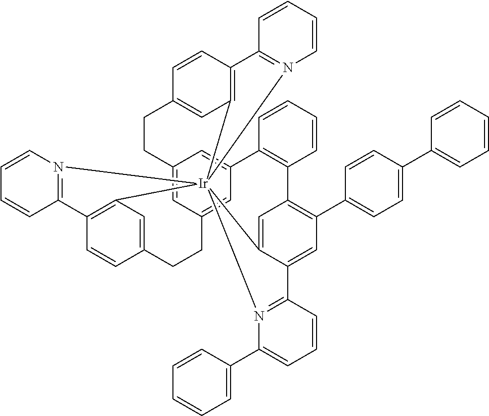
C12=CC3=CC(=C1)C1=C(C4=C(C5=CC=C(C6=CC=CC=C6)C=C5)C=C5C(=C4)[Ir]46(C7=C(C=CC(=C7)CC3)C3=N4C=CC=C3)(C3=C(C=CC(=C3)CC2)C2=N6C=CC=C2)N2=C5C=CC=C2C2=CC=CC=C2)C=CC=C1
